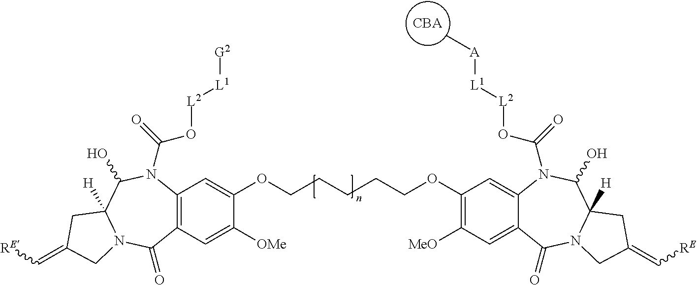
C12=C(C=C([OMe])C(OCCCCCOC3=C([MeO])C=C4C(=C3)N(C(=O)O[L2][L1][A]C)C(O)C3([H])N(C4=O)CC(=C[RE])C3)=C1)C(=O)N1C([H])(C(O)N2C(=O)O[L2][L1][G2])CC(=C[RE])C1
